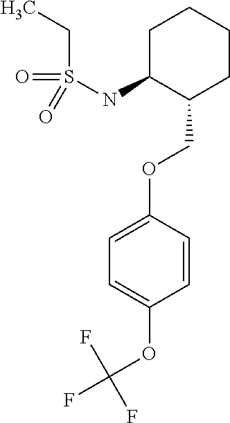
C1C(NS(CC)(=O)=O)C(COC2=CC=C(OC(F)(F)F)C=C2)CCC1
